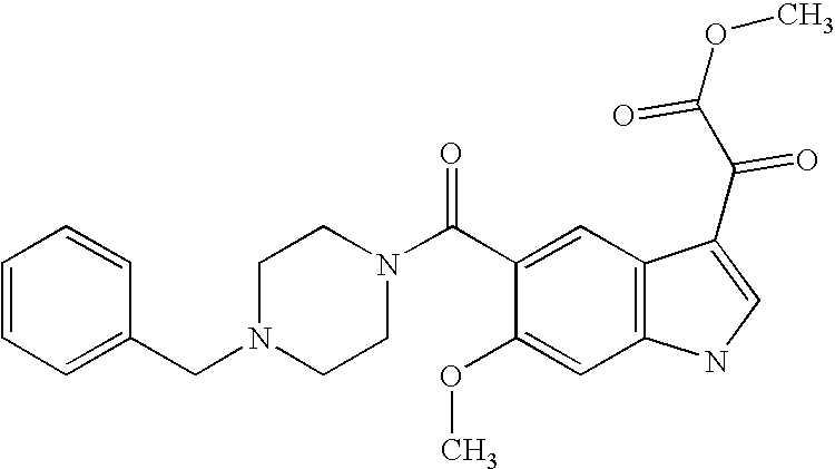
C1=CC=C(CN2CCN(C(C3=CC4=C(C=C3OC)NC=C4C(C(OC)=O)=O)=O)CC2)C=C1
